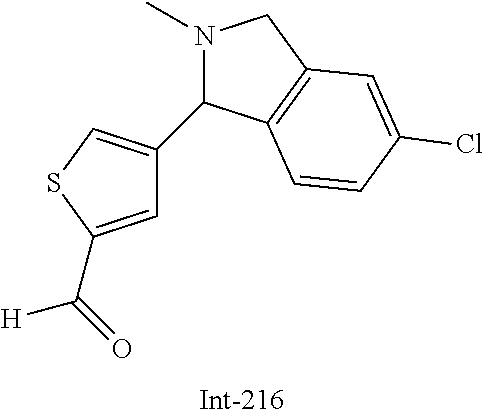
C1=C(C(=O)[H])SC=C1C1N(C)CC2=C1C=CC(Cl)=C2
